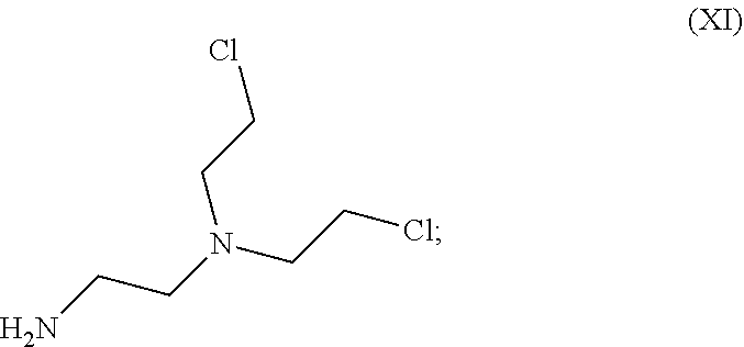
C(CN(CCCl)CCCl)N
